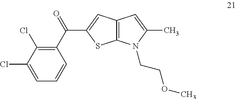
C12=C(N(CCOC)C(C)=C1)SC(C(C1=C(Cl)C(Cl)=CC=C1)=O)=C2
